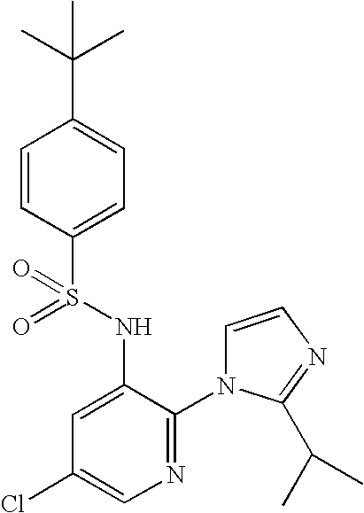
C1=CC(S(=O)(NC2=CC(Cl)=CN=C2N2C=CN=C2C(C)C)=O)=CC=C1C(C)(C)C
